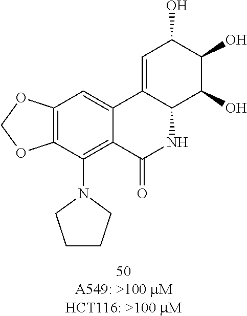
C1=C2C(C(O)C(O)C1O)NC(=O)C1=C(N3CCCC3)C3=C(C=C21)OCO3
